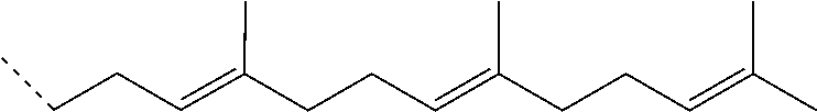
C(C(=CCCC)C)CC=C(CCC=C(C)C)C
